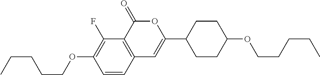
C1=CC2=C(C(F)=C1OCCCCC)C(=O)OC(C1CCC(OCCCCC)CC1)=C2
